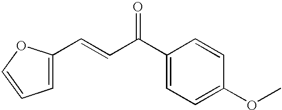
C1(C=CC(C2=CC=C(OC)C=C2)=O)=CC=CO1
